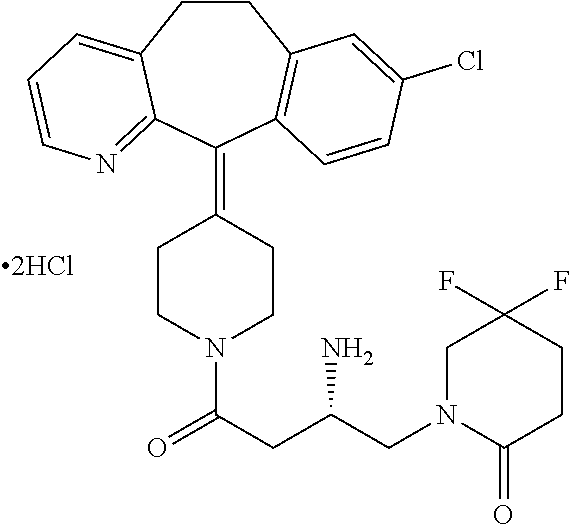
C1CC2=CC=CN=C2C(=C2CCN(C(CC(CN3C(=O)CCC(F)(F)C3)N)=O)CC2)C2=C1C=C(Cl)C=C2
